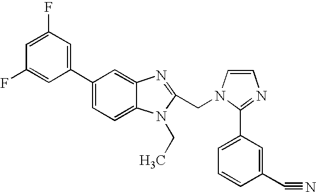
C1(C2=CC(F)=CC(F)=C2)=CC=C2C(=C1)N=C(CN1C=CN=C1C1=CC=CC(C#N)=C1)N2CC
